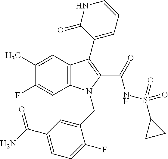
C12=C(C=C(C)C(F)=C1)C(C1=CC=CNC1=O)=C(C(=O)NS(C1CC1)(=O)=O)N2CC1=CC(C(N)=O)=CC=C1F
